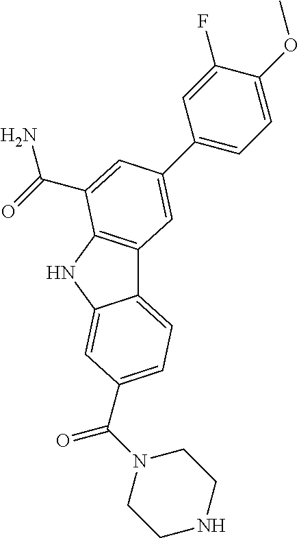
C12=CC=C(C(N3CCNCC3)=O)C=C1NC1=C2C=C(C2=CC=C(OC)C(F)=C2)C=C1C(=O)N
